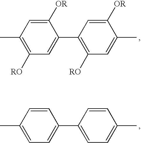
C1(C2=CC([RO])=C(C)C=C2[OR])=C([RO])C=C(C)C([OR])=C1.C1(C2=CC=C(C)C=C2)=CC=C(C)C=C1
